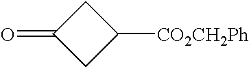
C1(=O)CC([CO2CH2Ph])C1
